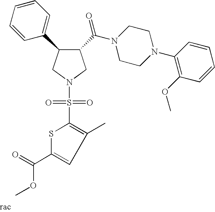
C1(C(N2CCN(C3=C(OC)C=CC=C3)CC2)=O)C(C2=CC=CC=C2)CN(S(=O)(=O)C2=C(C)C=C(C(=O)OC)S2)C1
